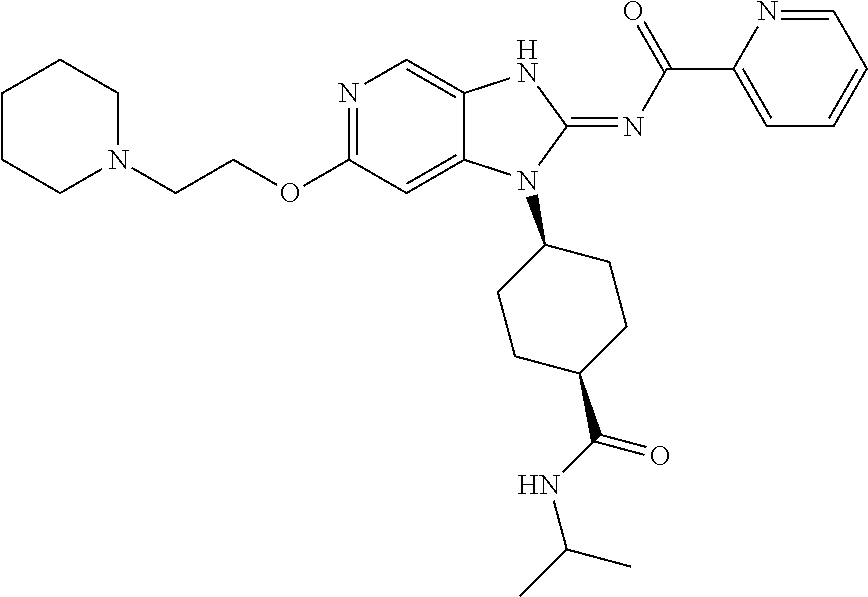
C(COC1=NC=C2C(=C1)N(C1CCC(C(NC(C)C)=O)CC1)C(=NC(C1=CC=CC=N1)=O)N2)N1CCCCC1
